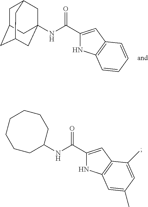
C1(NC(C2=CC3=C(N2)C=C(C)C=C3C)=O)CCCCCCC1.C1C2CC3CC(NC(C4=CC5=C(N4)C=CC=C5)=O)(CC1C3)C2
